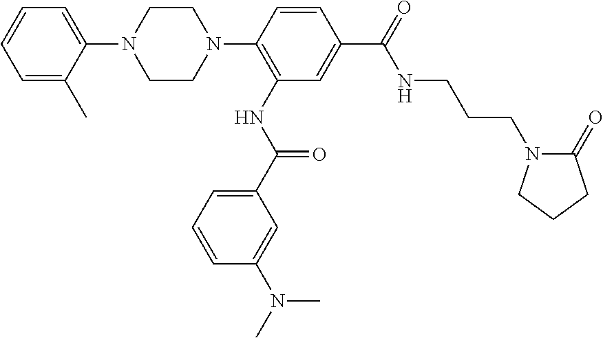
C1=CC(N2CCN(C3=CC=CC=C3C)CC2)=C(NC(=O)C2=CC=CC(N(C)C)=C2)C=C1C(=O)NCCCN1C(=O)CCC1
